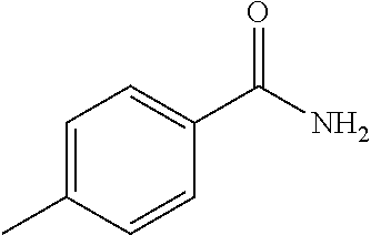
C1=C(C)C=CC(C(N)=O)=C1
